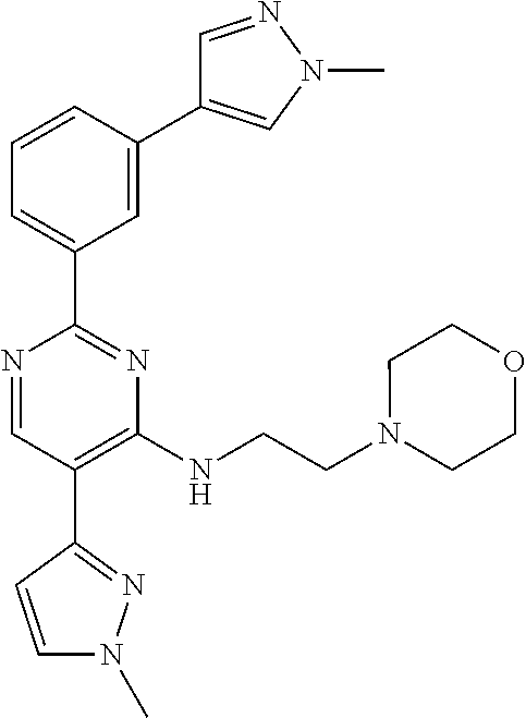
N1=CC(C2=NN(C)C=C2)=C(NCCN2CCOCC2)N=C1C1=CC=CC(C2=CN(C)N=C2)=C1
